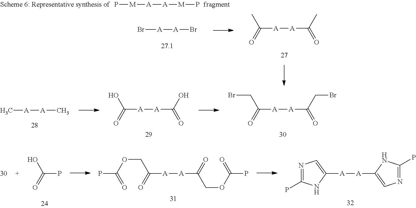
Br[A][A]Br.C([A][A]C(C)=O)(C)=O.C[A][A]C.C([A][A]C(O)=O)(O)=O.C([A][A]C(CBr)=O)(CBr)=O.P[M][A][A][M]P.OC(=O)P.C([A][A]C(=O)COC(P)=O)(COC(P)=O)=O.C1([A][A]C2=CN=C(P)N2)=CN=C(P)N1
